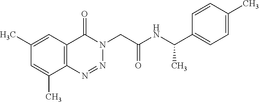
C1(C)=CC2=C(C(C)=C1)N=NN(CC(NC(C1=CC=C(C)C=C1)C)=O)C2=O
